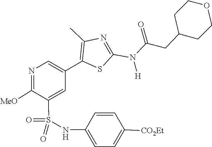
O=C(CC1CCOCC1)N(C1=NC(C)=C(C2=CN=C([MeO])C(S(=O)(NC3=CC=C([CO2Et])C=C3)=O)=C2)S1)[H]
